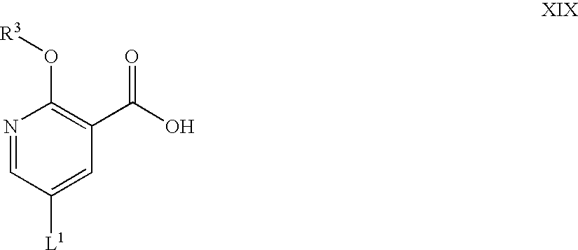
N1=CC([L1])=CC(C(O)=O)=C1O[R3]
